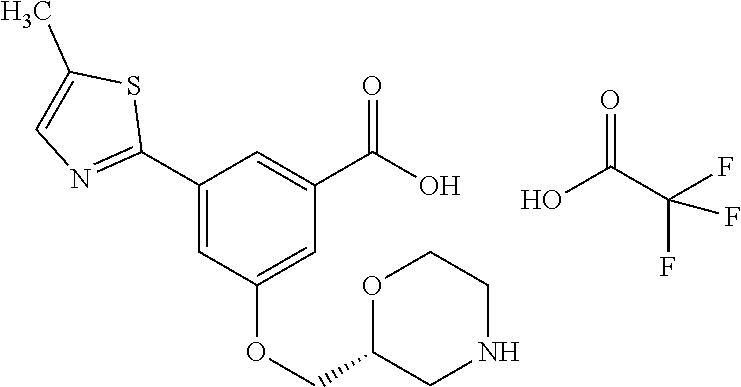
C1(C2=NC=C(C)S2)=CC(OCC2CNCCO2)=CC(C(O)=O)=C1.OC(C(F)(F)F)=O
